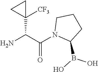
NC(C(N1C(B(O)O)CCC1)=O)C1([CF3])CC1
